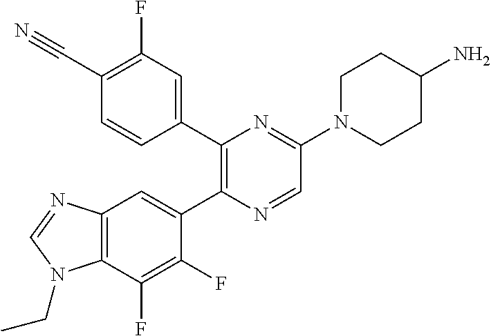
C12=C(C(F)=C(F)C(C3=C(C4=CC(F)=C(C#N)C=C4)N=C(N4CCC(N)CC4)C=N3)=C1)N(CC)C=N2
